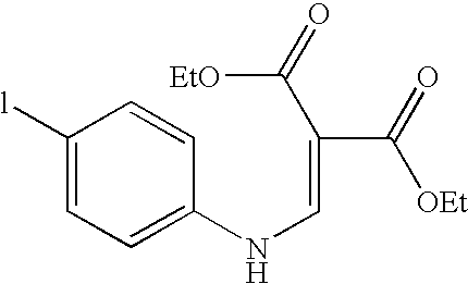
C1([l])=CC=C(NC=C(C([OEt])=O)C([EtO])=O)C=C1
